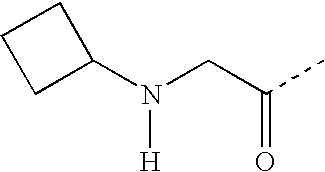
C1(N(CC(C)=O)[H])CCC1
